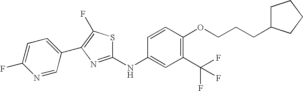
C1(F)=CC=C(C2=C(F)SC(NC3=CC(C(F)(F)F)=C(OCCCC4CCCC4)C=C3)=N2)C=N1
